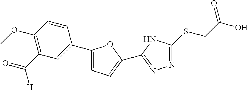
C1(C2=CC(C([H])=O)=C(OC)C=C2)=CC=C(C2=NN=C(SCC(O)=O)N2)O1
